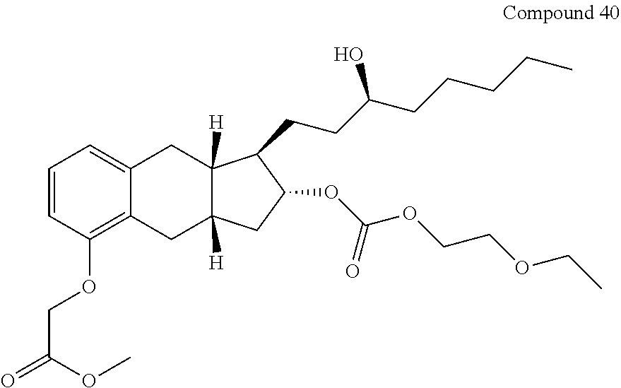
C1=CC(OCC(=O)OC)=C2C(=C1)CC1([H])C([H])(C2)CC(OC(OCCOCC)=O)C1CCC(CCCCC)O
